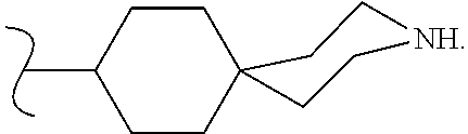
CC1CCC2(CC1)CC[NH]CC2
